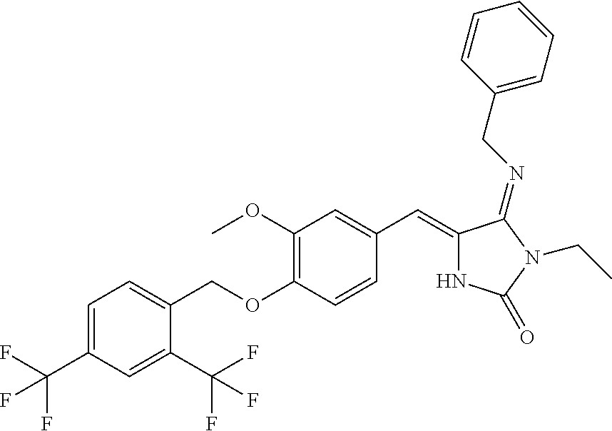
C1=C(C(F)(F)F)C=C(C(F)(F)F)C(COC2=C(OC)C=C(C=C3NC(=O)N(CC)C3=NCC3=CC=CC=C3)C=C2)=C1
